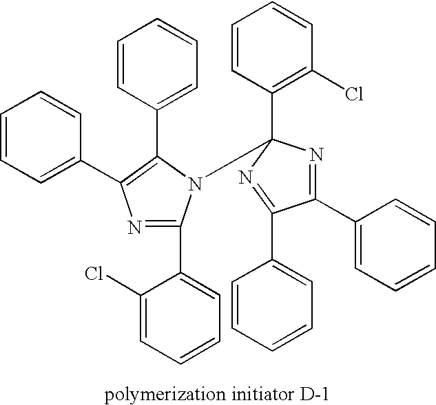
N1=C(C2=CC=CC=C2Cl)N(C2(C3=C(Cl)C=CC=C3)N=C(C3=CC=CC=C3)C(C3=CC=CC=C3)=N2)C(C2=CC=CC=C2)=C1C1=CC=CC=C1
